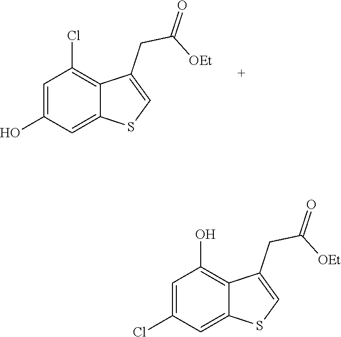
C1=C(Cl)C=C2C(=C1O)C(CC([OEt])=O)=CS2.C1=C(O)C=C2C(=C1Cl)C(CC([OEt])=O)=CS2
